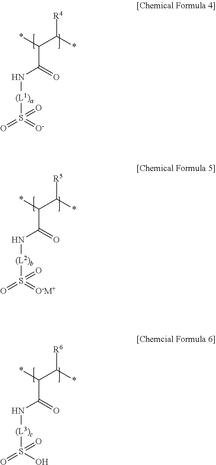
*C(C(*)[R4])C(N[(L1)a]S(=O)(=[O-])=O)=O.*C(C(*)[R5])C(=O)N[(L2)b]S(=O)(=[O-M+])=O.*C(C(*)[R6])C(=O)N[(L3)c]S(=O)(O)=O
